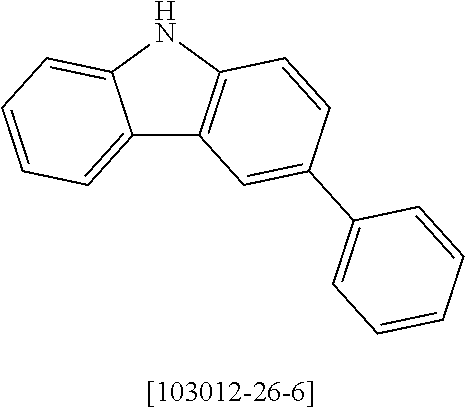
C12=CC=CC=C1NC1=C2C=C(C2=CC=CC=C2)C=C1
